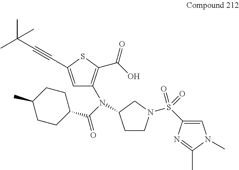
C1(C(=O)N(C2=C(C(O)=O)SC(C#CC(C)(C)C)=C2)C2CCN(S(C3=CN(C)C(C)=N3)(=O)=O)C2)CCC(C)CC1
